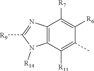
C1([R9])=NC2=C(N1[R14])C([R11])=C(C)C([R6])=C2[R7]
